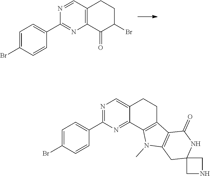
N1=CC2=C(N=C1C1=CC=C(Br)C=C1)C(=O)C(Br)CC2.N1=C(C2=CC=C(Br)C=C2)N=C2C(=C1)CCC1=C2N(C)C2=C1C(=O)NC1(C2)CNC1
